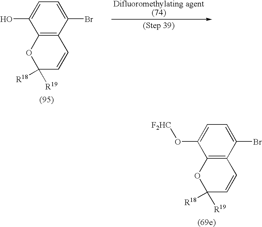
C12=C(C(Br)=CC=C1O)C=CC([R18])([R19])O2.C12=C(C(Br)=CC=C1O[F2HC])C=CC([R18])([R19])O2
